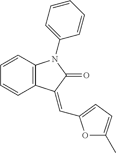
C1=CC2=C(C=C1)C(=CC1=CC=C(C)O1)C(=O)N2C1=CC=CC=C1
